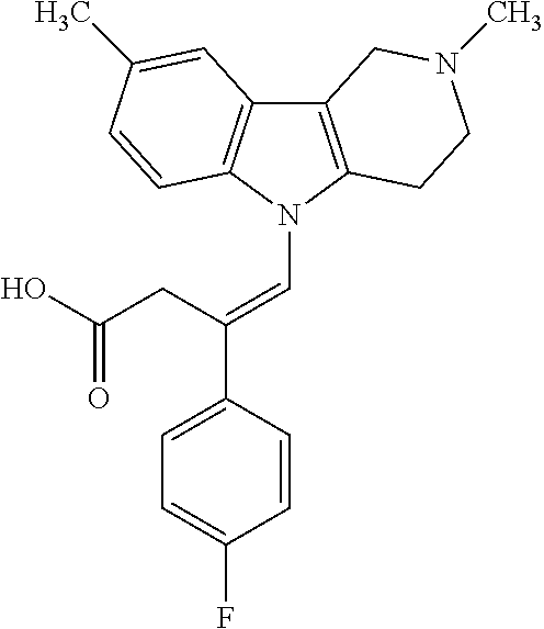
C12=C(N(C=C(C3=CC=C(F)C=C3)CC(O)=O)C3=C1C=C(C)C=C3)CCN(C)C2
